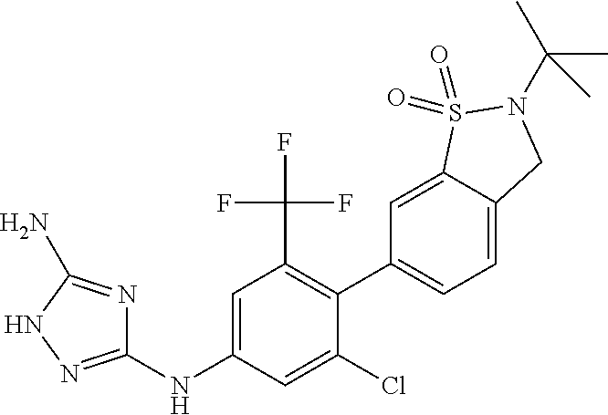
C1(C2=CC=C3C(=C2)S(=O)(=O)N(C(C)(C)C)C3)=C(C(F)(F)F)C=C(NC2=NNC(N)=N2)C=C1Cl
